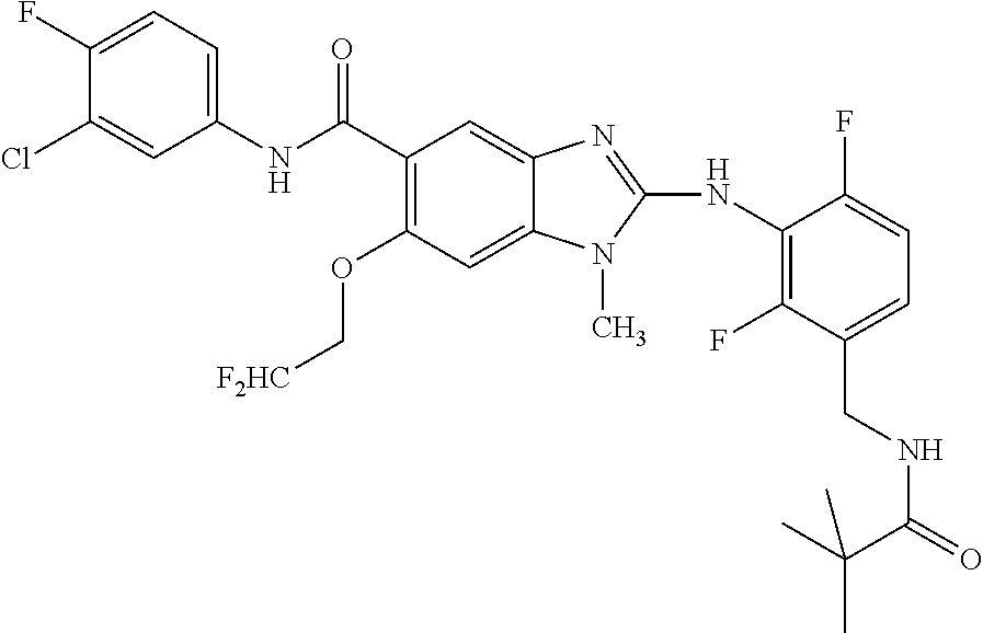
C1(F)=CC=C(NC(C2=C(OC[F2HC])C=C3C(=C2)N=C(NC2=C(F)C(CNC(=O)C(C)(C)C)=CC=C2F)N3C)=O)C=C1Cl
